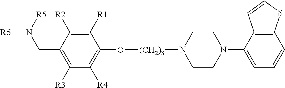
C12=C(C(N3CCN([(CH2)3]OC4=C([R4])C([R3])=C(CN([R5])[R6])C([R2])=C4[R1])CC3)=CC=C1)C=CS2
